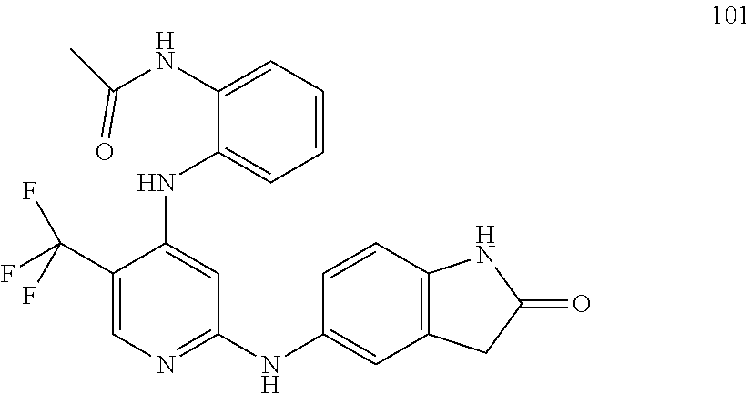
C1(NC(C)=O)=CC=CC=C1NC1=CC(NC2=CC3=C(C=C2)NC(=O)C3)=NC=C1C(F)(F)F
